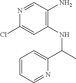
N1=CC(N)=C(NC(C)C2=CC=CC=N2)C=C1Cl
